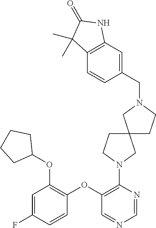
C1=C(F)C=CC(OC2=C(N3CC4(CC3)CCN(CC3=CC5=C(C=C3)C(C)(C)C(=O)N5)C4)N=CN=C2)=C1OC1CCCC1
